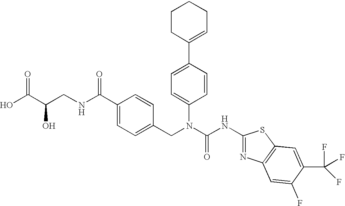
OC(C(CNC(C1=CC=C(CN(C(NC2=NC3=C(S2)C=C(C(F)(F)F)C(F)=C3)=O)C2=CC=C(C3=CCCCC3)C=C2)C=C1)=O)O)=O
